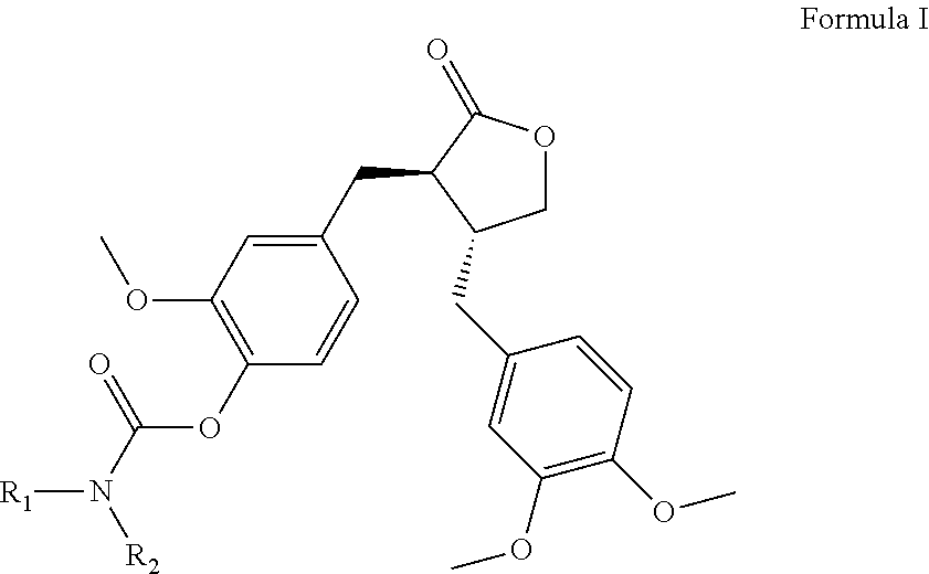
C1(CC2C(CC3=CC(OC)=C(OC)C=C3)COC2=O)=CC(OC)=C(OC(N([R2])[R1])=O)C=C1
